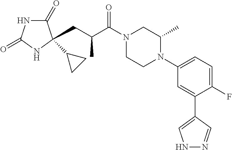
C1(=O)NC(=O)NC1(C1CC1)CC(C(N1CCN(C2=CC=C(F)C(C3=CNN=C3)=C2)C(C)C1)=O)C
